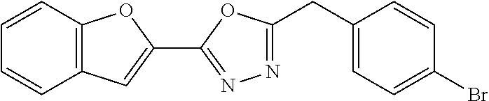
C1=CC2=C(C=C1)C=C(C1=NN=C(CC3=CC=C(Br)C=C3)O1)O2
